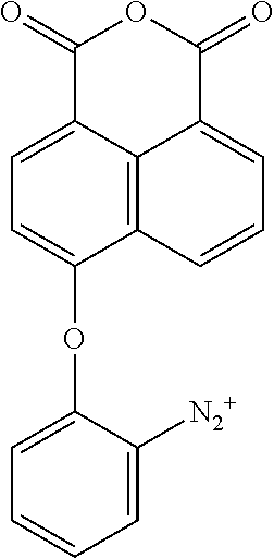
C12=C3C(=CC=C1OC1=CC=CC=C1[N2+])C(=O)OC(=O)C3=CC=C2
